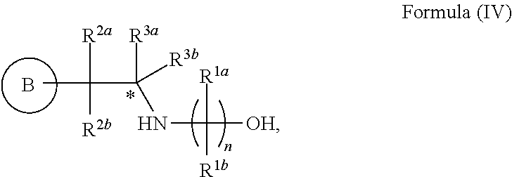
B.CC([R2a])([R2b])C(NC([R1a])([R1b])[OH])([R3a])[R3b]
